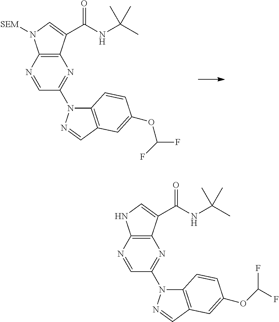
C1=NC2=C(N=C1N1C3=C(C=N1)C=C(OC(F)F)C=C3)C(C(NC(C)(C)C)=O)=CN2[SEM].C1=NC2=C(N=C1N1C3=C(C=N1)C=C(OC(F)F)C=C3)C(C(NC(C)(C)C)=O)=CN2
